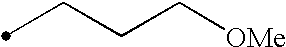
C(CC[OMe])C
